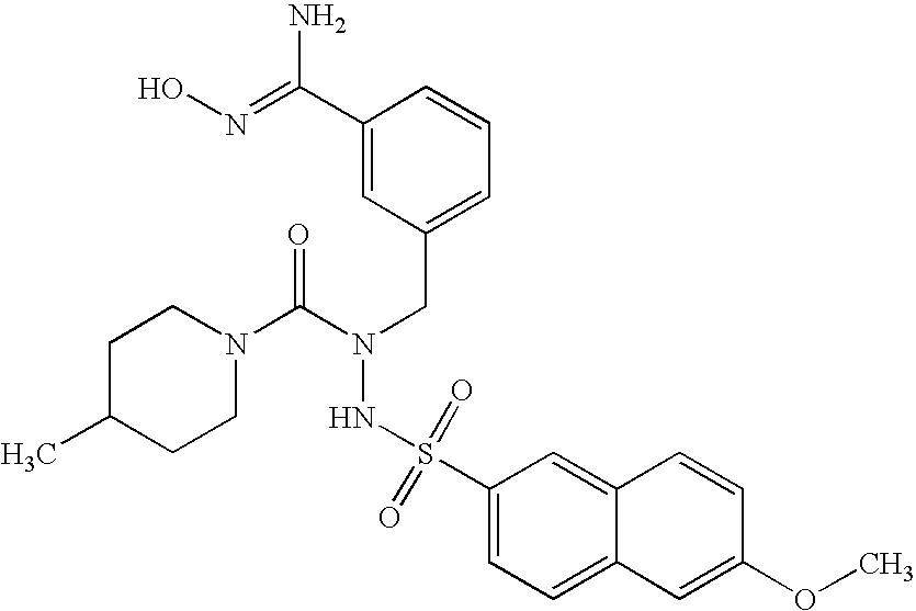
C1C(C)CCN(C(N(CC2=CC=CC(C(=NO)N)=C2)NS(=O)(=O)C2=CC=C3C(=C2)C=CC(OC)=C3)=O)C1
